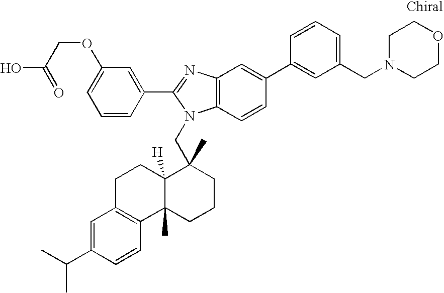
C1=CC(C2=NC3=C(N2CC2(C)C4([H])C(C)(CCC2)C2=C(CC4)C=C(C(C)C)C=C2)C=CC(C2=CC(CN4CCOCC4)=CC=C2)=C3)=CC(OCC(=O)O)=C1
